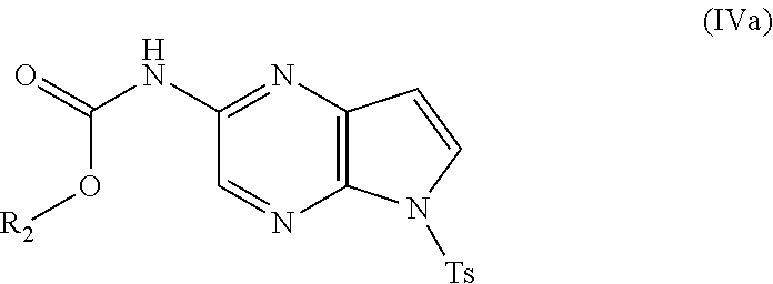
C12=C(N=C(NC(=O)O[R2])C=N1)C=CN2[Ts]
